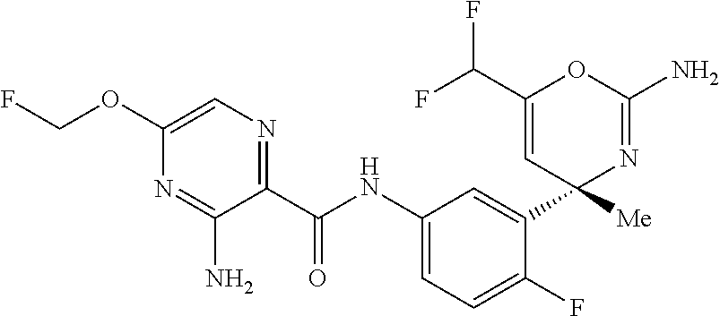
C1(C(NC2=CC=C(F)C(C3([Me])N=C(N)OC(C(F)F)=C3)=C2)=O)=NC=C(OCF)N=C1N
